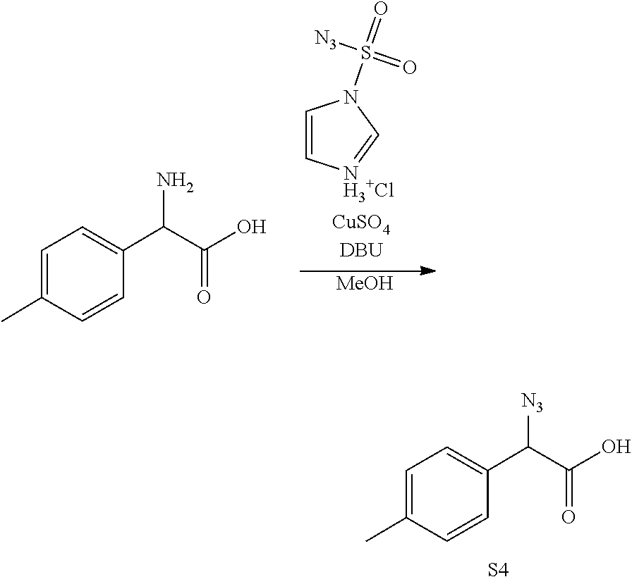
C1=C(C)C=CC(C(C(O)=O)[N3])=C1.[S4].C1=C[NH3+Cl]=CN1S(=O)(=O)[N3].[MeOH].CC1=CC=C(C(N)C(O)=O)C=C1
